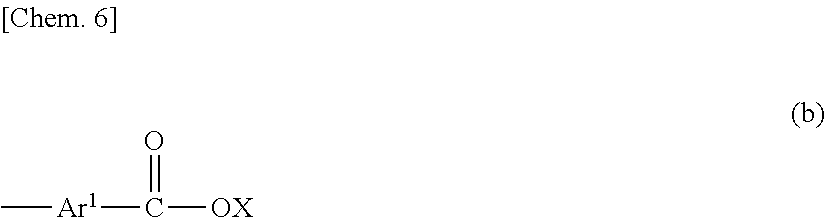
[Ar1](C([OX])=O)C
